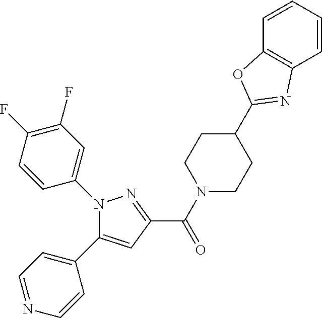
C1(C(N2CCC(C3=NC4=C(O3)C=CC=C4)CC2)=O)=NN(C2=CC(F)=C(F)C=C2)C(C2=CC=NC=C2)=C1
